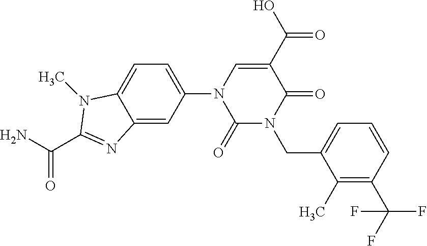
C1(=O)N(CC2=CC=CC(C(F)(F)F)=C2C)C(=O)C(C(O)=O)=CN1C1=CC=C2C(=C1)N=C(C(N)=O)N2C
